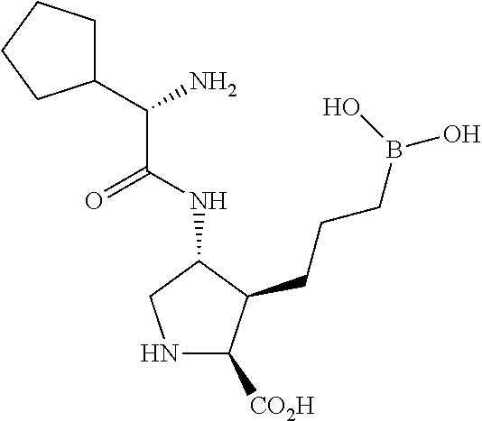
N1C([CO2H])C(CCCB(O)O)C(NC(C(C2CCCC2)N)=O)C1
